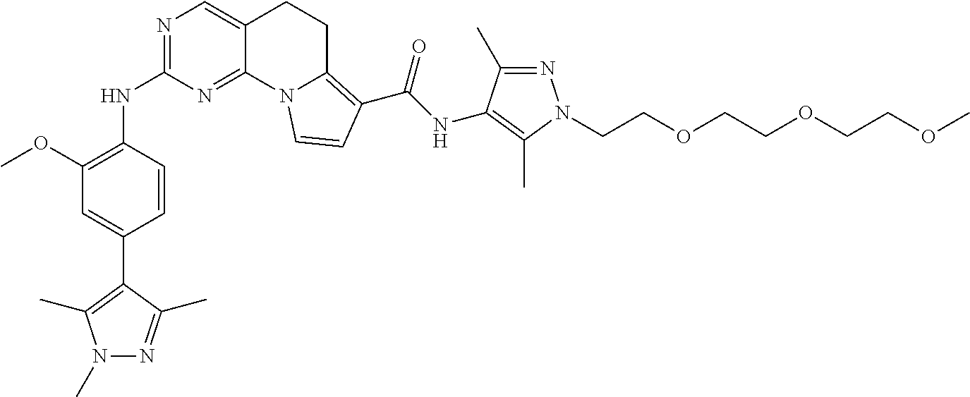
C1(OC)=C(NC2=NC=C3C(=N2)N2C(=C(C(=O)NC4=C(C)N(CCOCCOCCOC)N=C4C)C=C2)CC3)C=CC(C2=C(C)N(C)N=C2C)=C1
